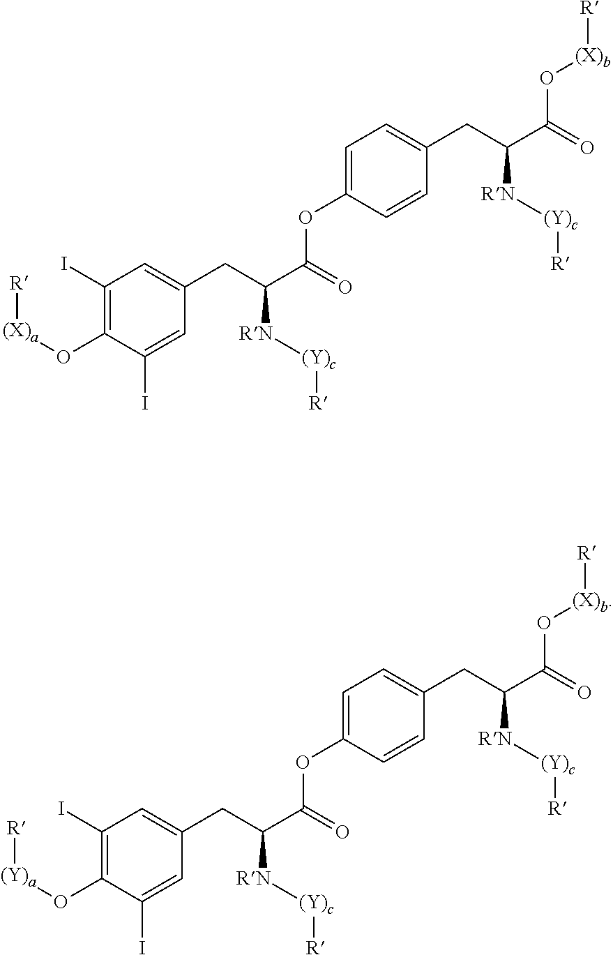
C1(I)=C(O[(X)a][R])C(I)=CC(CC(C(=O)OC2=CC=C(CC(C(=O)O[(X)b][R])[RN][(Y)c][R])C=C2)[RN][(Y)c][R])=C1.C1(I)=C(O[(Y)a][R])C(I)=CC(CC(C(=O)OC2=CC=C(CC(C(=O)O[(X)b][R])[RN][(Y)c][R])C=C2)[RN][(Y)c][R])=C1
